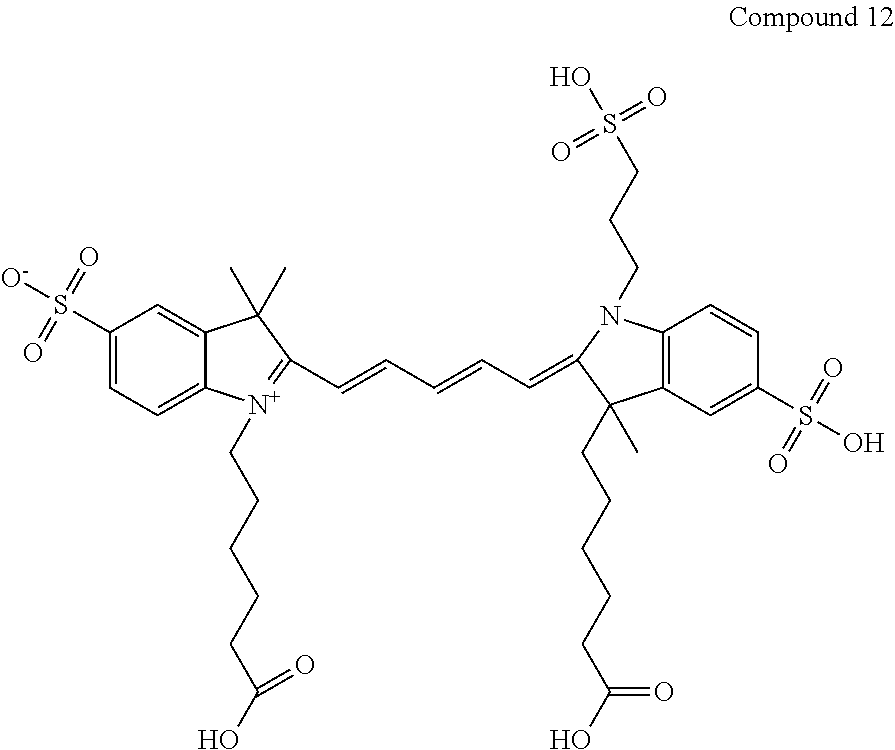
C1(S([O-])(=O)=O)=CC=C2C(=C1)C(C)(C)C(C=CC=CC=C1N(CCCS(O)(=O)=O)C3=C(C1(C)CCCCCC(=O)O)C=C(S(O)(=O)=O)C=C3)=[N+]2CCCCCC(O)=O
